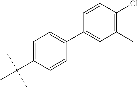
C1(C2=CC(C)=C(Cl)C=C2)=CC=C(C(C)(C)C)C=C1
